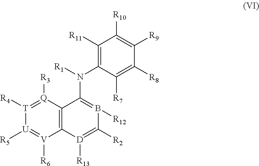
C12=C([D]([R13])=C([R2])B([R12])=C1N(C1=C([R11])C([R10])=C([R9])C([R8])=C1[R7])[R1])[V]([R6])=[U]([R5])[T]([R4])=[Q]2[R3]
